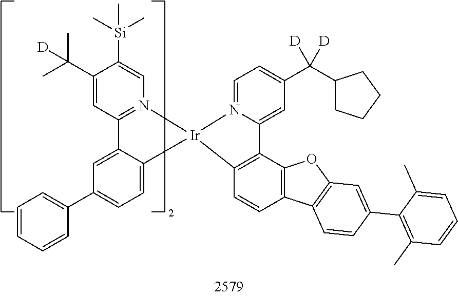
C1(C(C2CCCC2)([D])[D])=CC=N2C(=C1)C1=C([Ir]23N2=C(C=C(C(C)(C)[D])C([Si](C)(C)C)=C2)C2=CC(C4=CC=CC=C4)=CC=C23)C=CC2=C1OC1=C2C=CC(C2=C(C)C=CC=C2C)=C1
